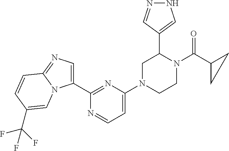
C1(C2=NC(N3CCN(C(C4CC4)=O)C(C4=CNN=C4)C3)=CC=N2)=CN=C2N1C=C(C(F)(F)F)C=C2
